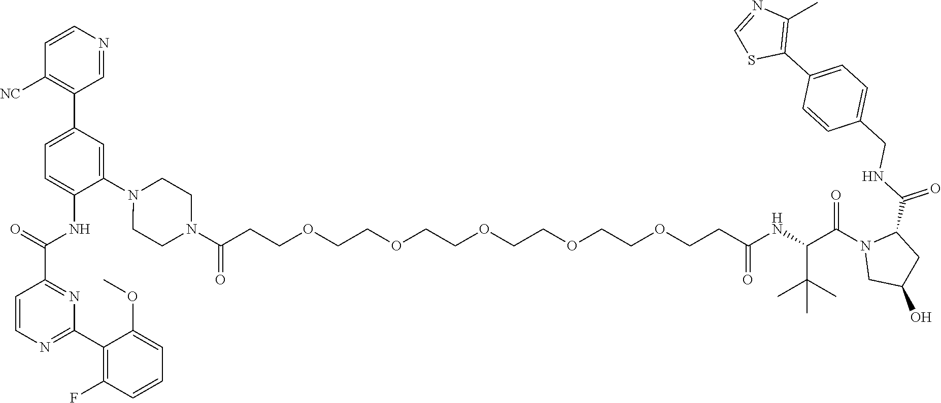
C1C(O)CC(C(NCC2=CC=C(C3=C(C)N=CS3)C=C2)=O)N1C(C(NC(CCOCCOCCOCCOCCOCCC(N1CCN(C2=CC(C3=C([NC])C=CN=C3)=CC=C2NC(C2=NC(C3=C(F)C=CC=C3OC)=NC=C2)=O)CC1)=O)=O)C(C)(C)C)=O
